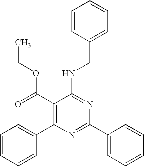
C1(C(=O)OCC)=C(C2=CC=CC=C2)N=C(C2=CC=CC=C2)N=C1NCC1=CC=CC=C1
